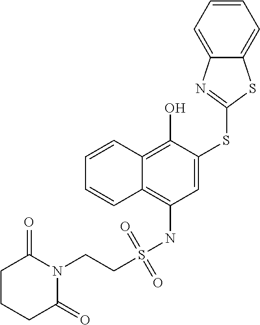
C(S(NC1=C2C(=C(O)C(SC3=NC4=CC=CC=C4S3)=C1)C=CC=C2)(=O)=O)CN1C(=O)CCCC1=O
